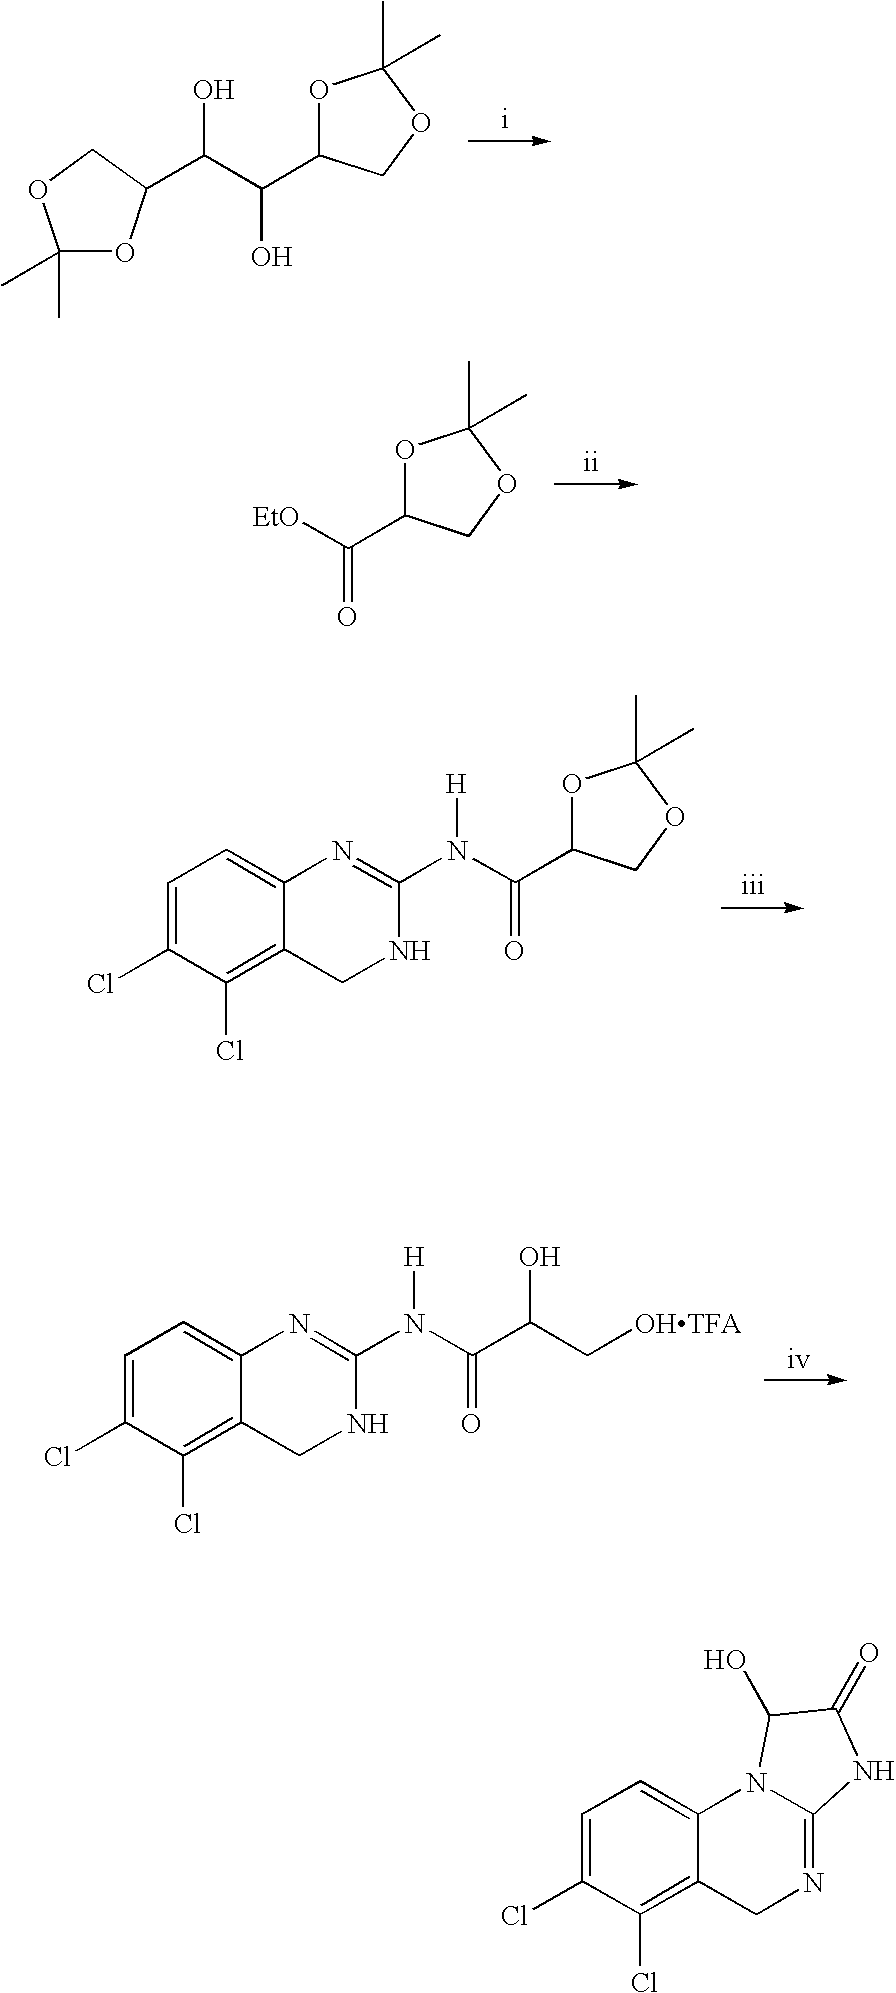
C1(C)(C)OC(C(C(C2OC(C)(C)OC2)O)O)CO1.O1C(C([EtO])=O)COC1(C)C.C1=C(Cl)C(Cl)=C2C(=C1)N=C(N(C(=O)C1OC(C)(C)OC1)[H])NC2.C1=C(Cl)C(Cl)=C2C(=C1)N=C(N(C(=O)C(C[OHTFA])O)[H])NC2.C1=C(Cl)C(Cl)=C2C(=C1)N1C(=NC2)NC(=O)C1O
